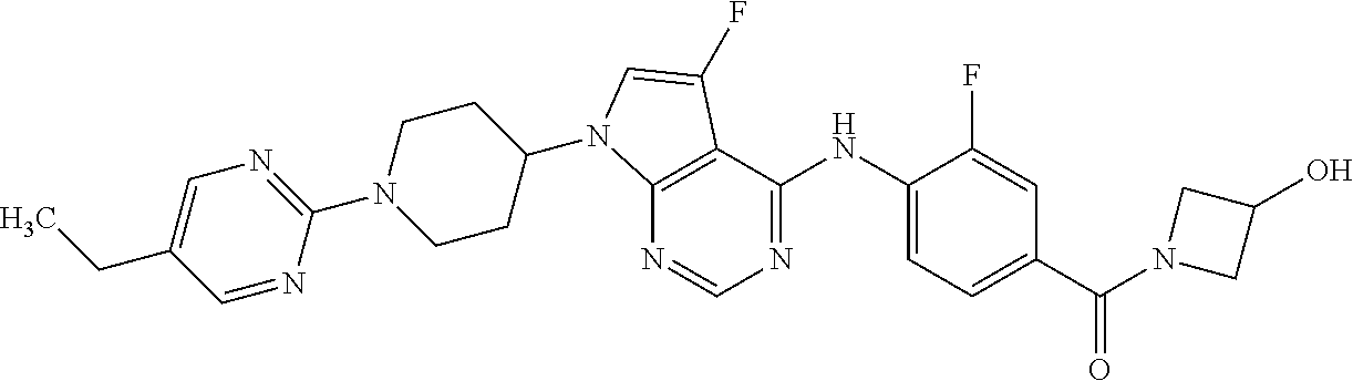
C12=C(C(NC3=CC=C(C(=O)N4CC(O)C4)C=C3F)=NC=N1)C(F)=CN2C1CCN(C2=NC=C(CC)C=N2)CC1
